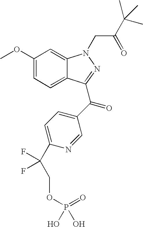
C1(OC)=CC=C2C(=C1)N(CC(=O)C(C)(C)C)N=C2C(=O)C1=CC=C(C(COP(=O)(O)O)(F)F)N=C1
